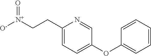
C1(CC[N+]([O-])=O)=CC=C(OC2=CC=CC=C2)C=N1
